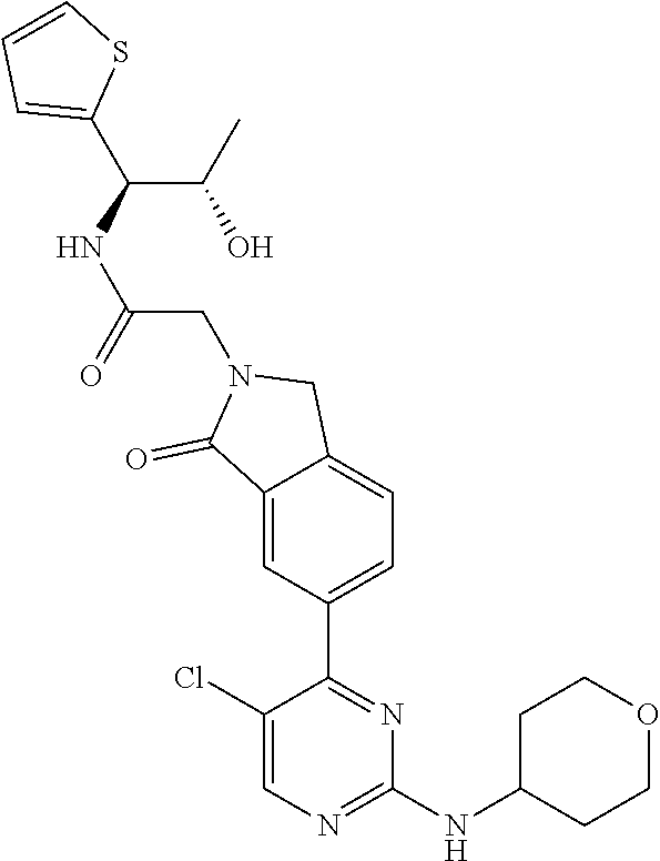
C1(Cl)=CN=C(NC2CCOCC2)N=C1C1=CC=C2C(=C1)C(=O)N(CC(NC(C(C)O)C1=CC=CS1)=O)C2
